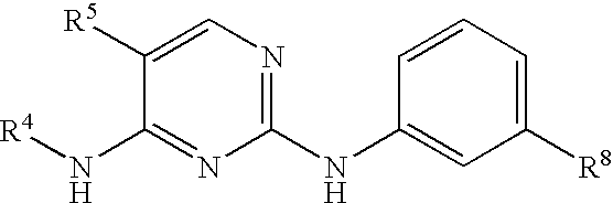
N(C1=NC(NC2=CC([R8])=CC=C2)=NC=C1[R5])[R4]
